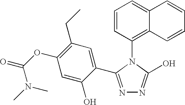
C1=CC(N2C(O)=NN=C2C2=CC(CC)=C(OC(=O)N(C)C)C=C2O)=C2C(=C1)C=CC=C2
